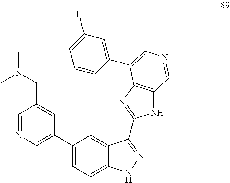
N1C2=C(N=C1C1=NNC3=CC=C(C4=CN=CC(CN(C)C)=C4)C=C31)C(C1=CC(F)=CC=C1)=CN=C2
